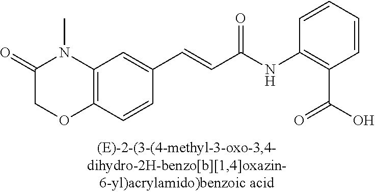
C1=CC(NC(C=CC2=CC3=C(C=C2)OCC(=O)N3C)=O)=C(C(O)=O)C=C1
